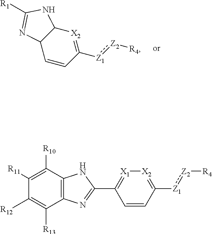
C1([Z1]:[Z2][R4])=[X2]C2C(C=C1)N=C([R1])N2.C1([R11])=C([R10])C2=C(C([R13])=C1[R12])N=C(C1=[X1][X2]=C([Z1]:[Z2][R4])C=C1)N2
